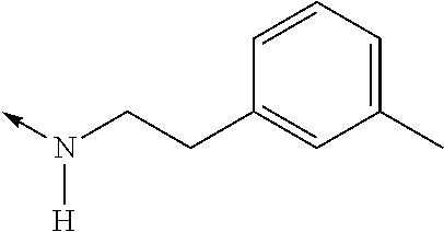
N(CCC1=CC(C)=CC=C1)([H])->C
